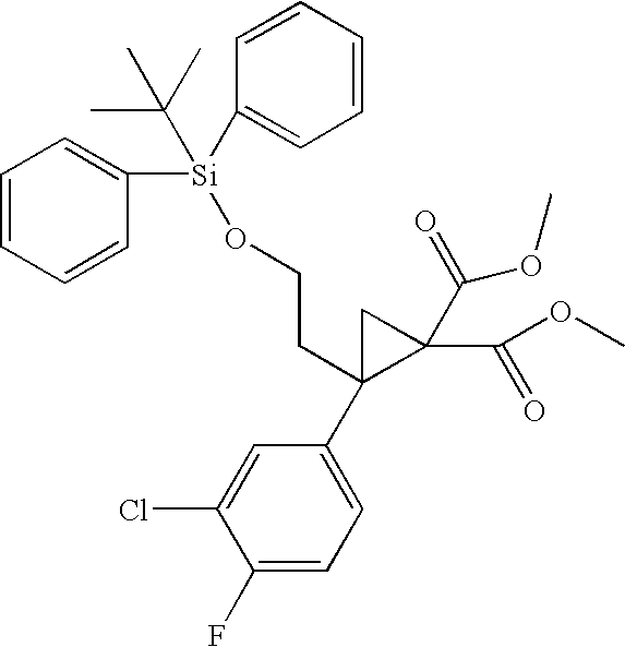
C1(F)=CC=C(C2(CCO[Si](C3=CC=CC=C3)(C3=CC=CC=C3)C(C)(C)C)C(C(=O)OC)(C(=O)OC)C2)C=C1Cl
